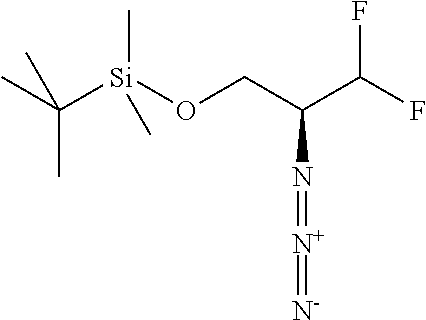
C(C)(C)([Si](OCC(C(F)F)N=[N+]=[N-])(C)C)C
